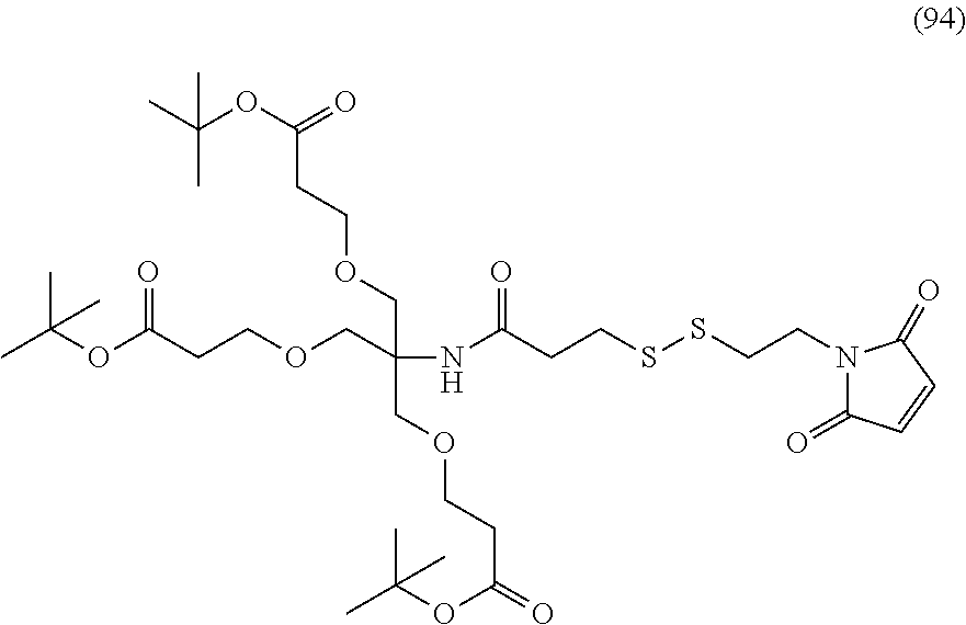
C(CCOCC(COCCC(OC(C)(C)C)=O)(COCCC(=O)OC(C)(C)C)NC(CCSSCCN1C(=O)C=CC1=O)=O)(=O)OC(C)(C)C
